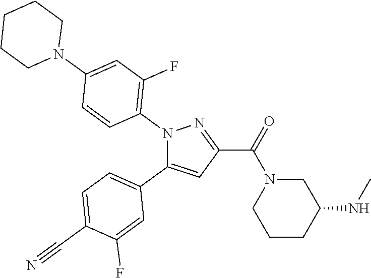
C1=C(C#N)C(F)=CC(C2=CC(C(=O)N3CCCC(NC)C3)=NN2C2=C(F)C=C(N3CCCCC3)C=C2)=C1
